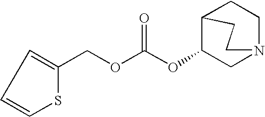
C1(OC(OCC2=CC=CS2)=O)CN2CCC1CC2
